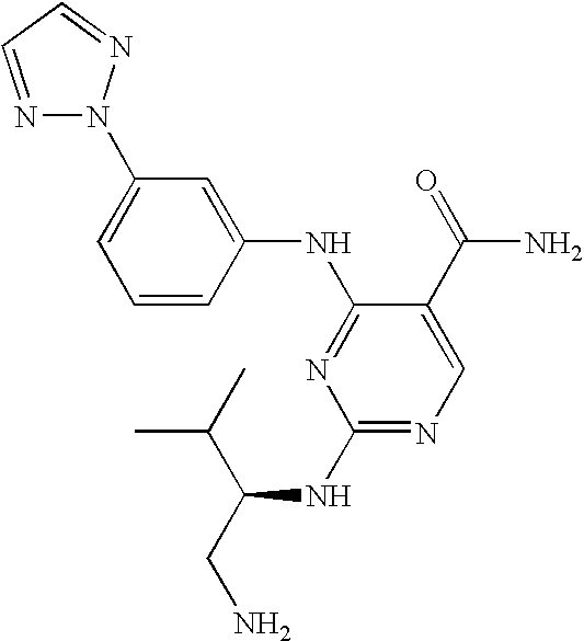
C1=CC(NC2=NC(NC(CN)C(C)C)=NC=C2C(=O)N)=CC(N2N=CC=N2)=C1
